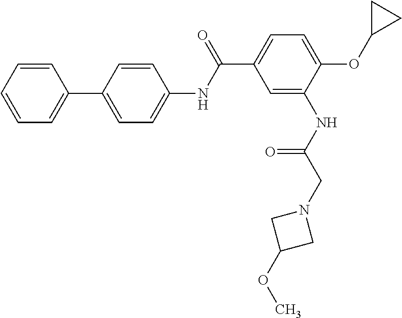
C1=CC=CC=C1C1=CC=C(NC(C2=CC=C(OC3CC3)C(NC(CN3CC(OC)C3)=O)=C2)=O)C=C1
